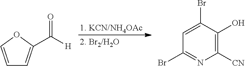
C1=COC(C([H])=O)=C1.C1=C(Br)C(O)=C([CN])N=C1Br
